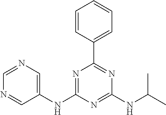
C1(NC2=NC(C3=CC=CC=C3)=NC(NC(C)C)=N2)=CN=CN=C1
